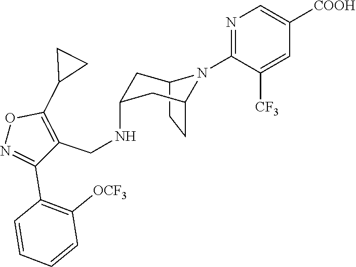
C12CCC(CC(NCC3=C(C4CC4)ON=C3C3=C([OCF3])C=CC=C3)C1)N2C1=NC=C([COOH])C=C1[CF3]
